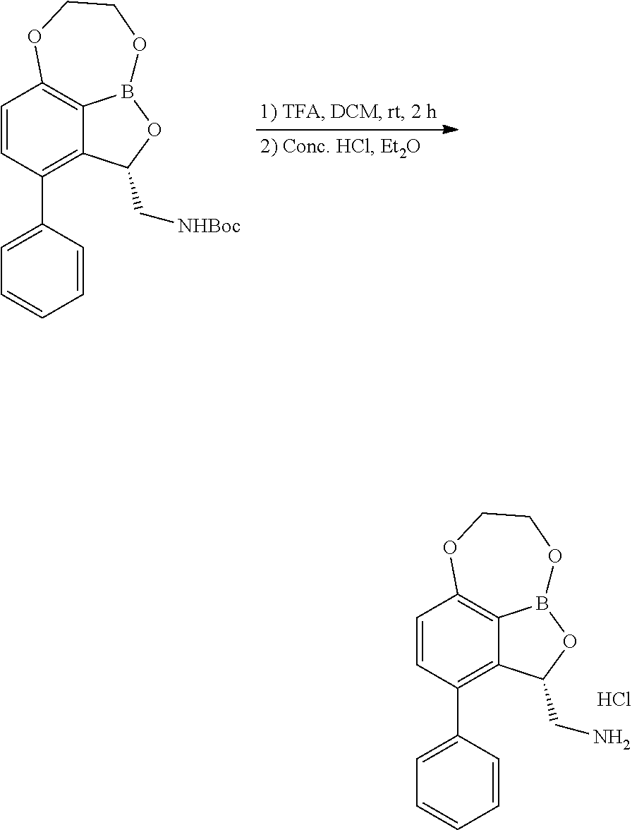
C1=CC(C2=CC=CC=C2)=C2C3=C1OCCOB3OC2C[NHBoc].C1=CC(C2=CC=CC=C2)=C2C3=C1OCCOB3OC2CN.Cl
